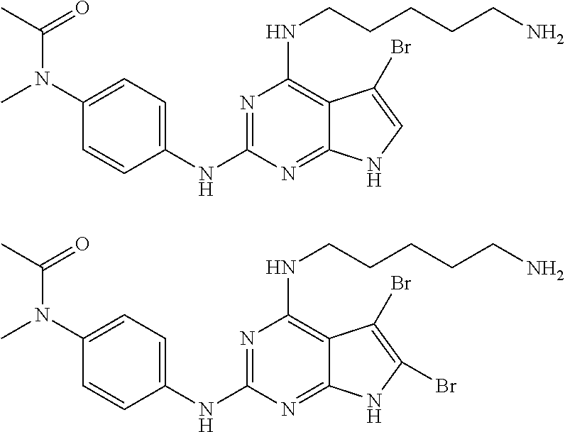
C1=C(N(C)C(C)=O)C=CC(NC2=NC(NCCCCCN)=C3C(=N2)NC=C3Br)=C1.C1=C(N(C)C(C)=O)C=CC(NC2=NC(NCCCCCN)=C3C(=N2)NC(Br)=C3Br)=C1
